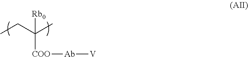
C([Rb0])([COO][Ab][V])(C)CC
